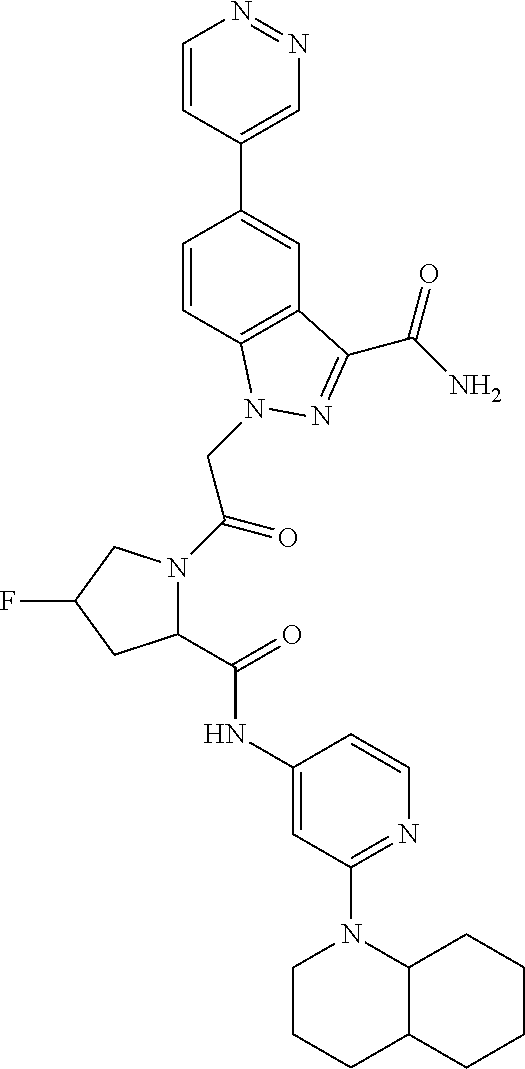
C1(C(=O)NC2=CC(N3CCCC4C3CCCC4)=NC=C2)N(C(CN2C3=C(C=C(C4=CN=NC=C4)C=C3)C(C(N)=O)=N2)=O)CC(F)C1
